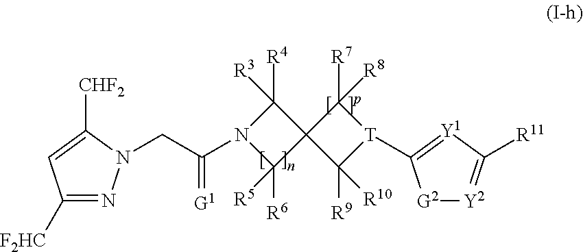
C1([F2HC])=NN(CC(=[G1])N2C([R6])([R5])C3(C2([R4])[R3])C([R9])([R10])[T](C2=[Y1]C([R11])=[Y2][G2]2)C3([R7])[R8])C([CHF2])=C1
